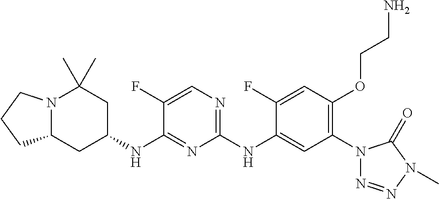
N12C(CC(NC3=NC(NC4=CC(N5N=NN(C)C5=O)=C(OCCN)C=C4F)=NC=C3F)CC1(C)C)CCC2
